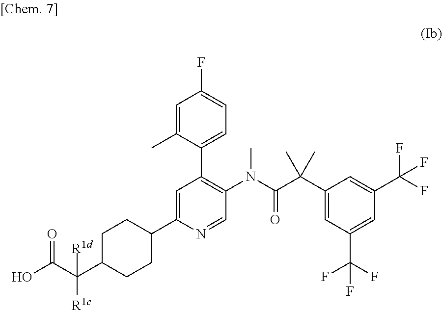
C1=C(C2CCC(C(C(O)=O)([R1d])[R1c])CC2)N=CC(N(C(C(C2=CC(C(F)(F)F)=CC(C(F)(F)F)=C2)(C)C)=O)C)=C1C1=CC=C(F)C=C1C
